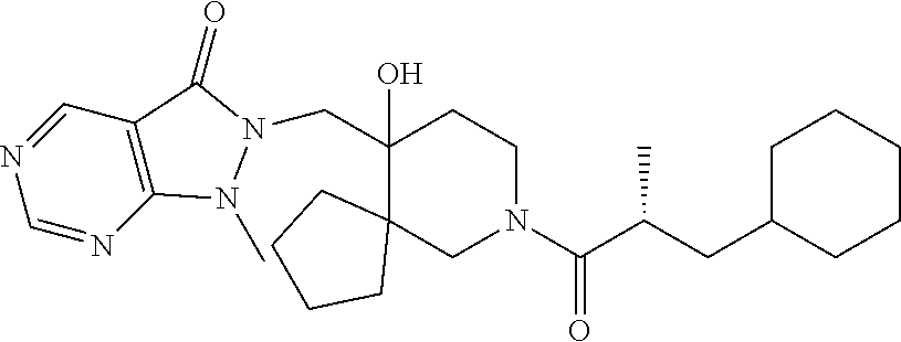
C(C1(O)C2(CN(C(C(CC3CCCCC3)C)=O)CC1)CCCC2)N1C(=O)C2=C(N1C)N=CN=C2
